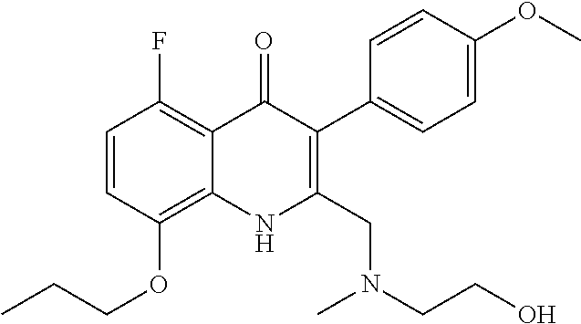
C1=CC(OCCC)=C2C(=C1F)C(=O)C(C1=CC=C(OC)C=C1)=C(CN(CCO)C)N2
